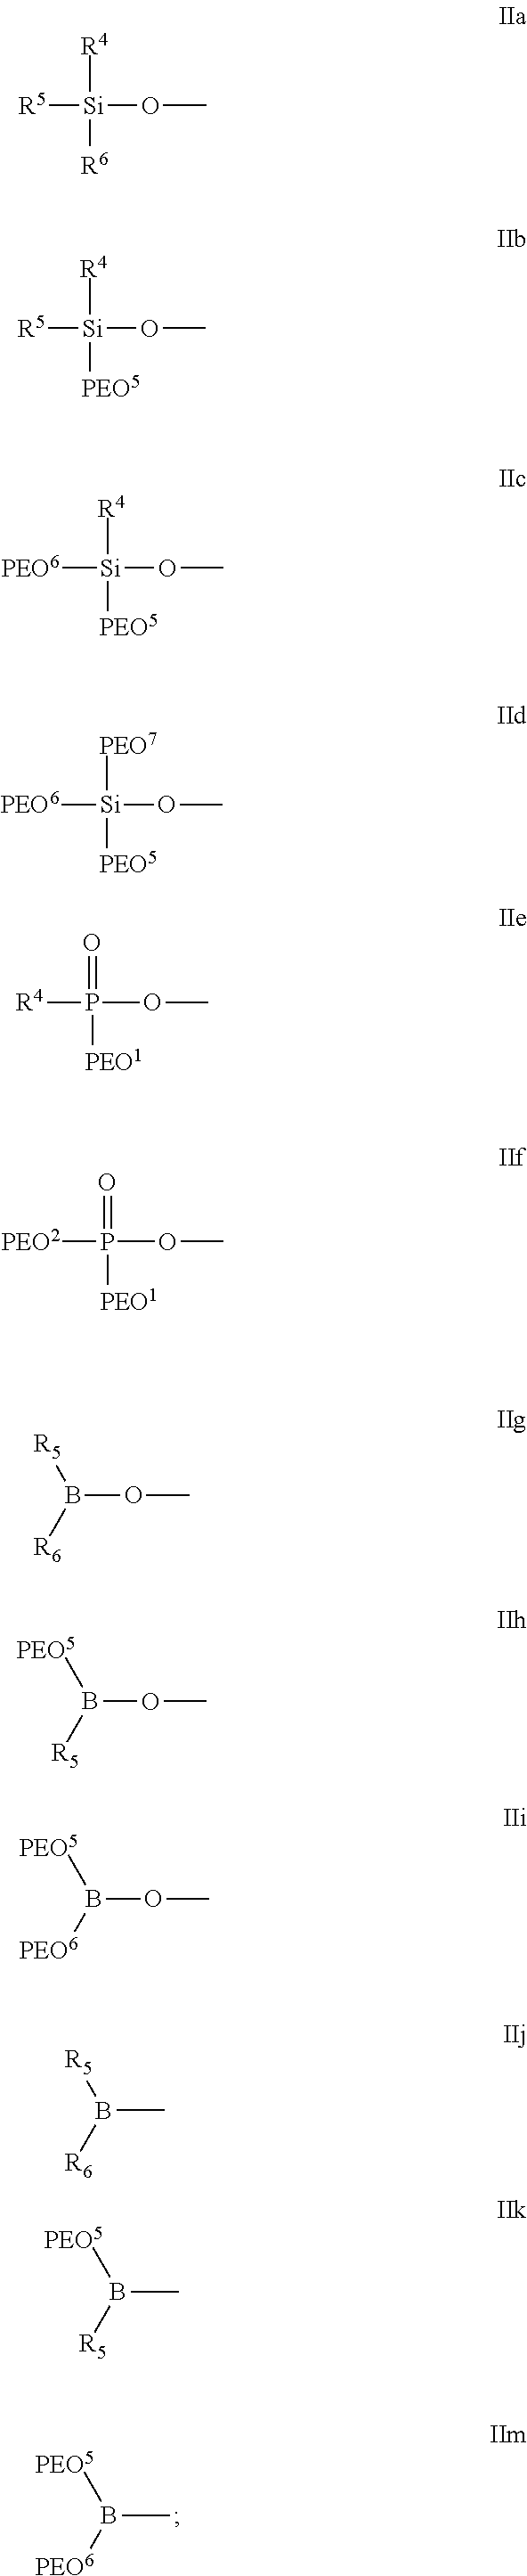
B(C)([PEO5])[PEO6].[R5][Si](OC)([R4])[R6].[R5][Si](OC)([R4])[PEO5].[PEO6][Si](OC)([R4])[PEO5].[PEO6][Si](OC)([PEO7])[PEO5].[R4]P(OC)(=O)[PEO1].[PEO2]P(OC)(=O)[PEO1].B(OC)([R5])[R6].B(OC)([PEO5])[R5].B(OC)([PEO5])[PEO6].B(C)([R5])[R6].B(C)([PEO5])[R5]
